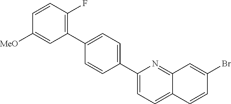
C1(C2=C(F)C=CC([MeO])=C2)=CC=C(C2=CC=C3C(=N2)C=C(Br)C=C3)C=C1
